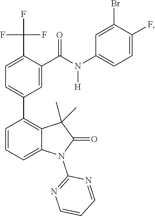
C1=C(C(F)(F)F)C(C(N([H])C2=CC=C(F)C(Br)=C2)=O)=CC(C2=C3C(=CC=C2)N(C2=NC=CC=N2)C(=O)C3(C)C)=C1
